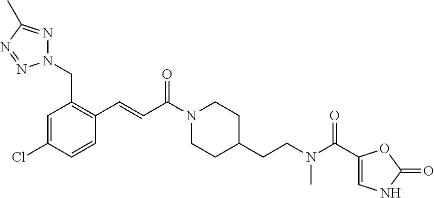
C1=C(Cl)C=CC(C=CC(=O)N2CCC(CCN(C(=O)C3=CNC(=O)O3)C)CC2)=C1CN1N=C(C)N=N1
